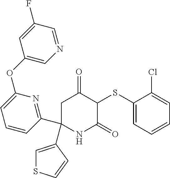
C1(SC2C(=O)CC(C3=CSC=C3)(C3=NC(OC4=CN=CC(F)=C4)=CC=C3)NC2=O)=CC=CC=C1Cl
